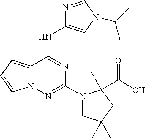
C12=CC=CN1N=C(N1CC(C)(C)CC1(C)C(O)=O)N=C2NC1=CN(C(C)C)C=N1
